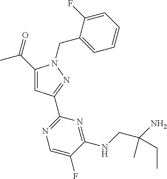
C(C1=CC(C2=NC=C(F)C(NCC(C)(N)CC)=N2)=NN1CC1=CC=CC=C1F)(C)=O
